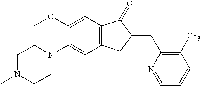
C1(OC)=CC2=C(C=C1N1CCN(C)CC1)CC(CC1=C([CF3])C=CC=N1)C2=O
